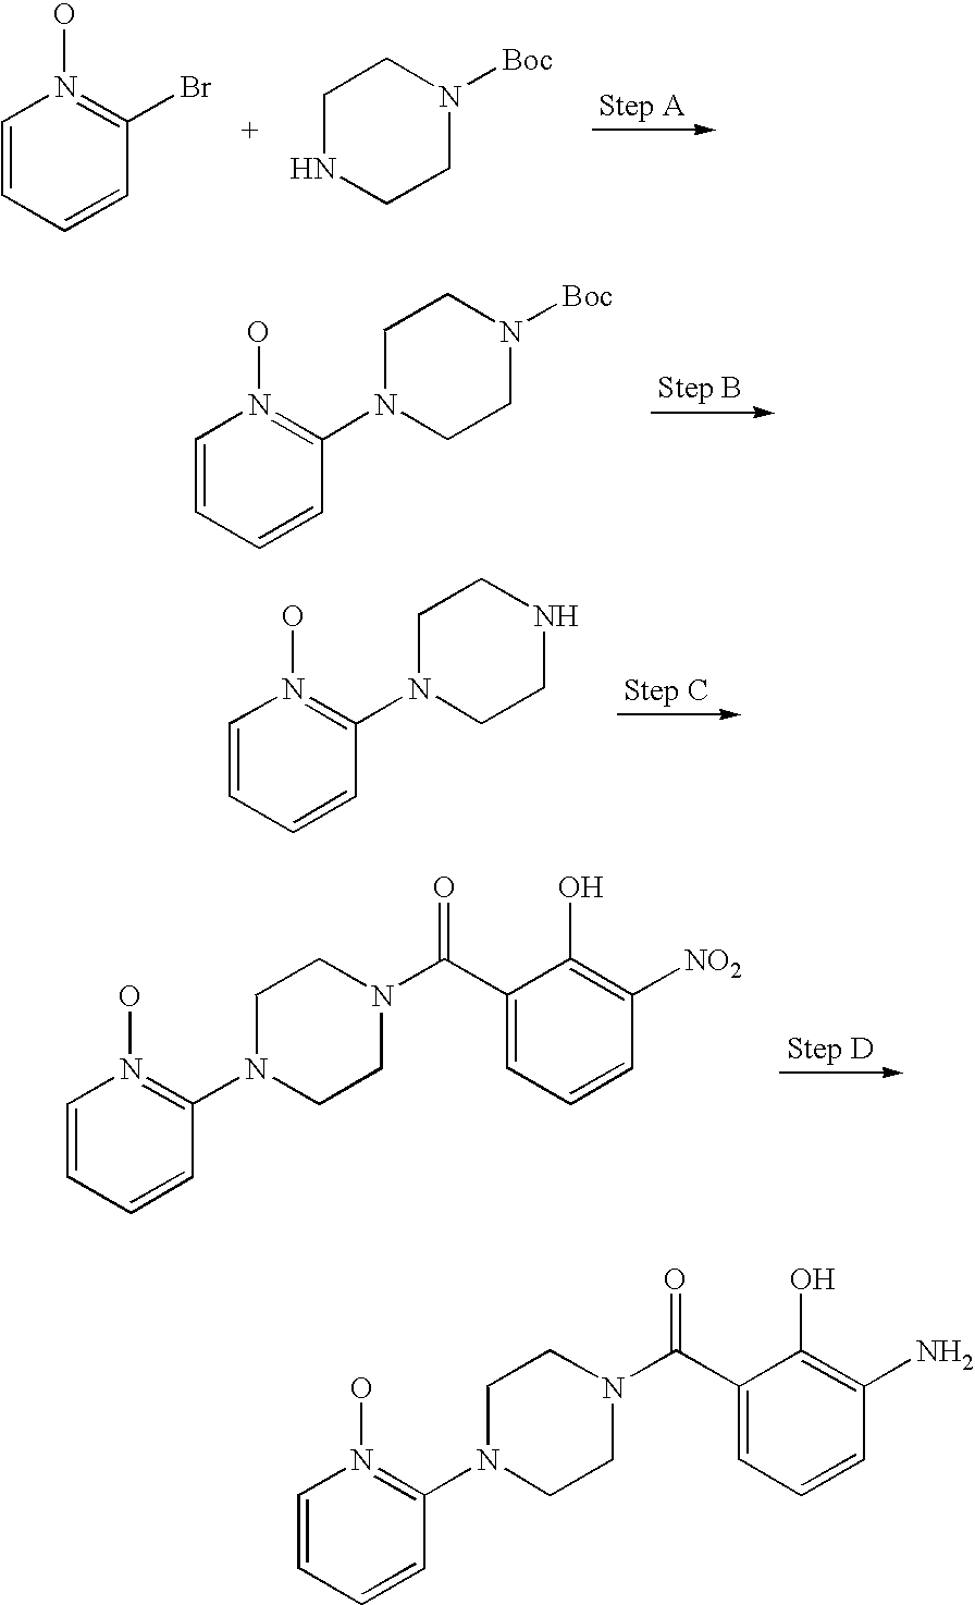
C1(Br)=N(O)C=CC=C1.C1NCCN([Boc])C1.C1(N2CCN([Boc])CC2)=N(O)C=CC=C1.C1(N2CCNCC2)=N(O)C=CC=C1.C1(N2CCN(C(C3=CC=CC([NO2])=C3O)=O)CC2)=N(O)C=CC=C1.C1(N2CCN(C(C3=CC=CC(N)=C3O)=O)CC2)=N(O)C=CC=C1
